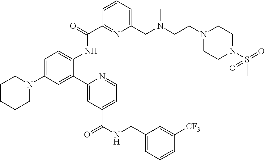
C1CCCN(C2=CC=C(NC(C3=NC(CN(CCN4CCN(S(=O)(C)=O)CC4)C)=CC=C3)=O)C(C3=CC(C(NCC4=CC=CC([CF3])=C4)=O)=CC=N3)=C2)C1
